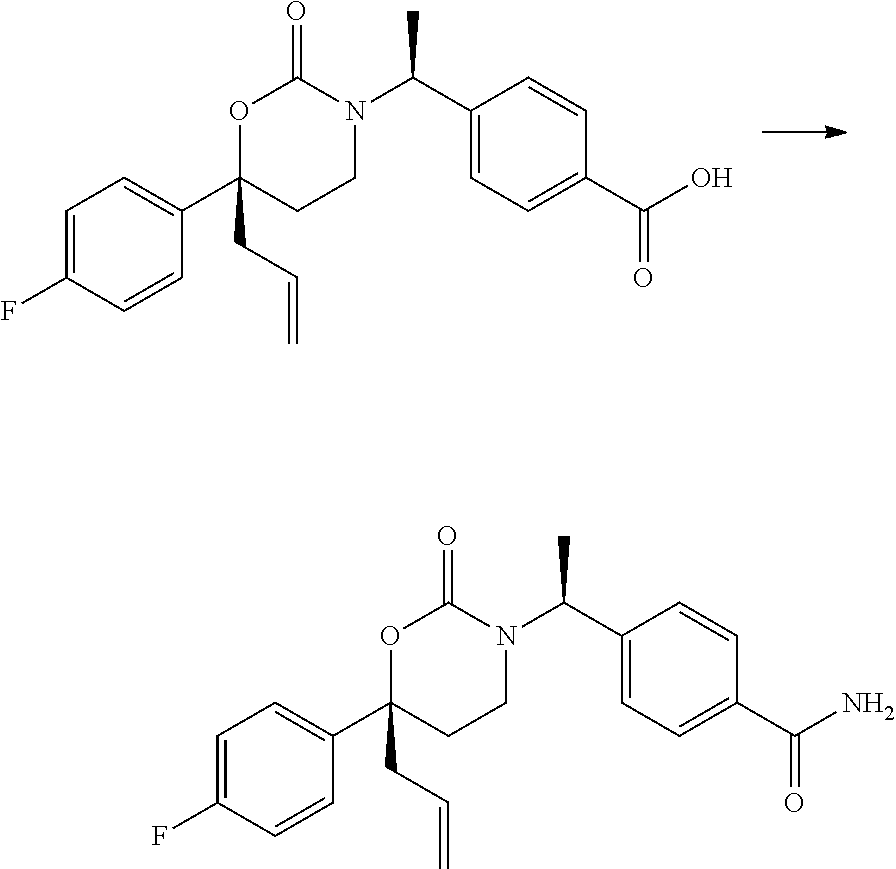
C1(C(O)=O)=CC=C(C(N2C(=O)OC(C3=CC=C(F)C=C3)(CC=C)CC2)C)C=C1.C1(C(N)=O)=CC=C(C(N2C(=O)OC(C3=CC=C(F)C=C3)(CC=C)CC2)C)C=C1
